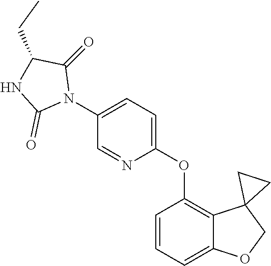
C1=C(N2C(=O)C(CC)NC2=O)C=NC(OC2=C3C(=CC=C2)OCC32CC2)=C1
